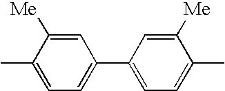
C1(C)=CC=C(C2=CC=C(C)C([Me])=C2)C=C1[Me]
